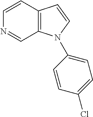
C12=C(N(C3=CC=C(Cl)C=C3)C=C1)C=NC=C2
